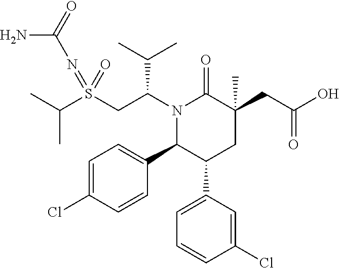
C(C)(C)S(CC(N1C(=O)C(CC(O)=O)(C)CC(C2=CC=CC(Cl)=C2)C1C1=CC=C(Cl)C=C1)C(C)C)(=NC(N)=O)=O
